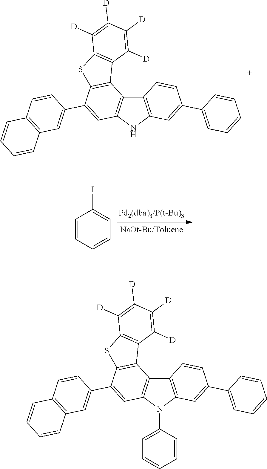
C1=CC=CC=C1I.C12=C(NC3=C1C1=C(C(C4=CC5=C(C=C4)C=CC=C5)=C3)SC3=C1C([D])=C([D])C([D])=C3[D])C=C(C1=CC=CC=C1)C=C2.C12=C(N(C3=CC=CC=C3)C3=C1C1=C(C(C4=CC5=C(C=C4)C=CC=C5)=C3)SC3=C1C([D])=C([D])C([D])=C3[D])C=C(C1=CC=CC=C1)C=C2
